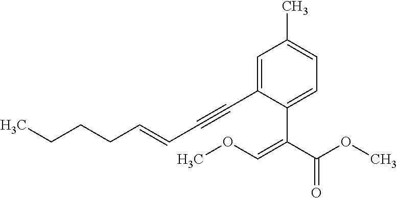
C1=C(C#CC=CCCCC)C(C(C(OC)=O)=COC)=CC=C1C
